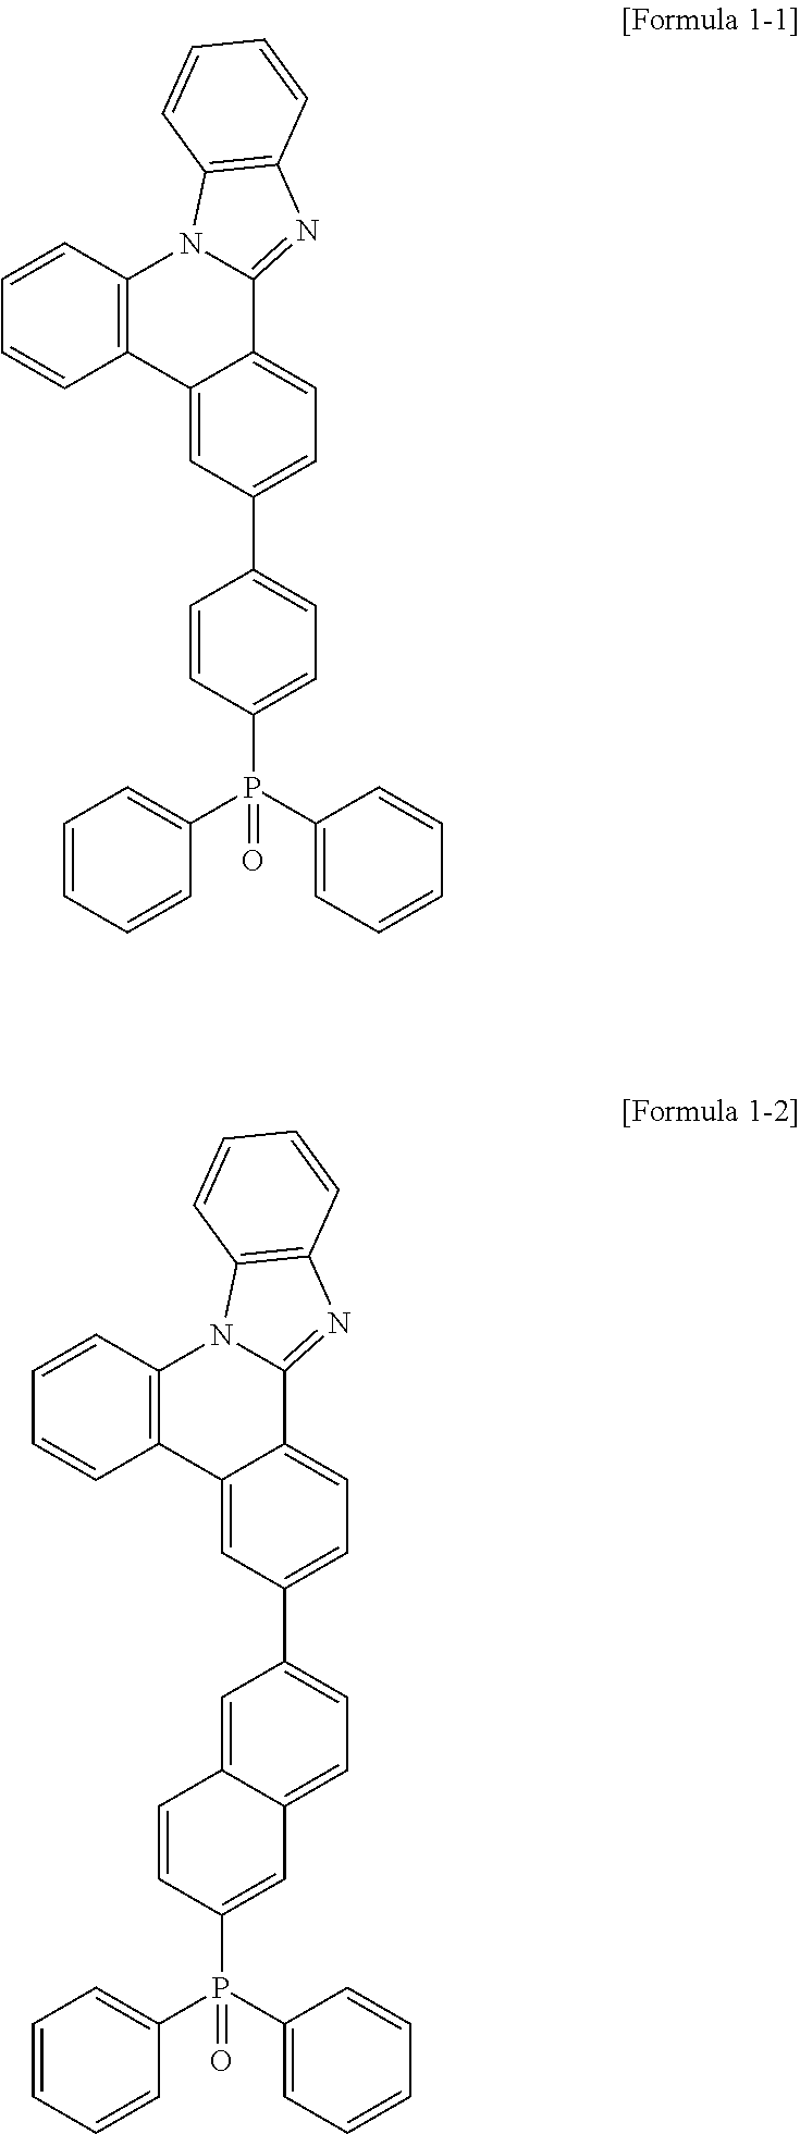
C12=CC(C3=CC=C(P(C4=CC=CC=C4)(C4=CC=CC=C4)=O)C=C3)=CC=C1C1=NC3=C(N1C1=C2C=CC=C1)C=CC=C3.C12=CC(C3=CC=C4C(=C3)C=CC(P(C3=CC=CC=C3)(C3=CC=CC=C3)=O)=C4)=CC=C1C1=NC3=C(N1C1=C2C=CC=C1)C=CC=C3
